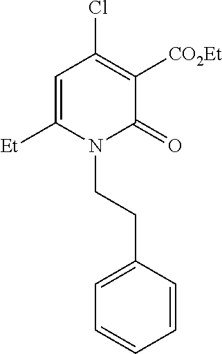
C1=C([Et])N(CCC2=CC=CC=C2)C(=O)C([CO2Et])=C1Cl
